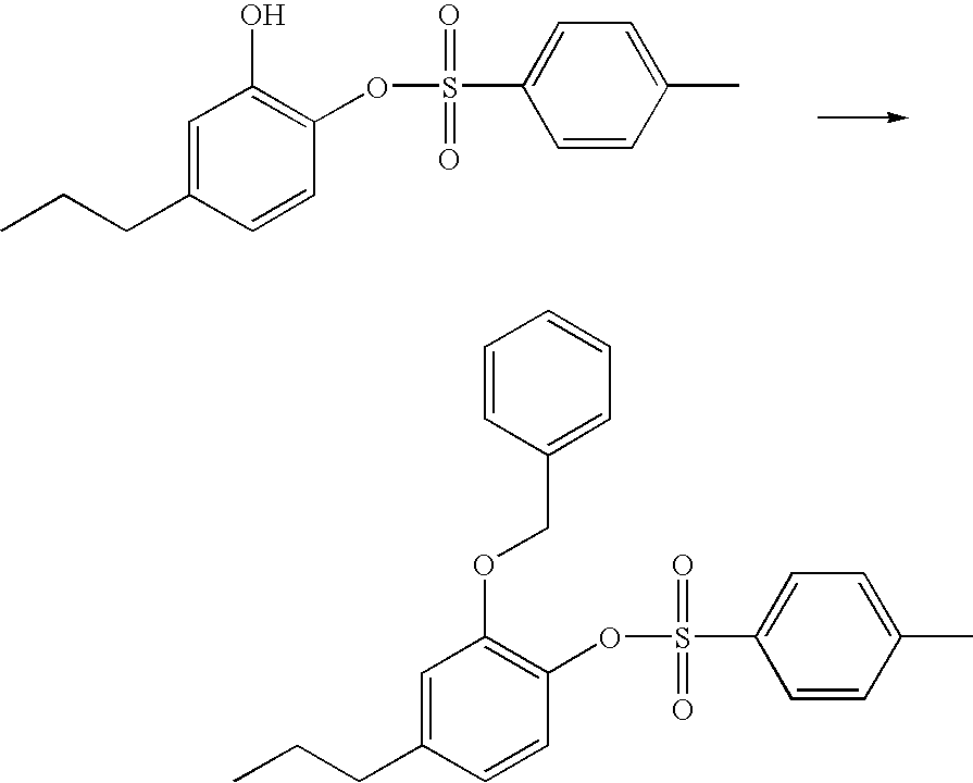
C1=C(CCC)C=CC(OS(C2=CC=C(C)C=C2)(=O)=O)=C1O.C1=C(CCC)C=CC(OS(C2=CC=C(C)C=C2)(=O)=O)=C1OCC1=CC=CC=C1
